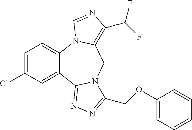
C12=CC=C(Cl)C=C1C1=NN=C(COC3=CC=CC=C3)N1CC1=C(C(F)F)N=CN21
